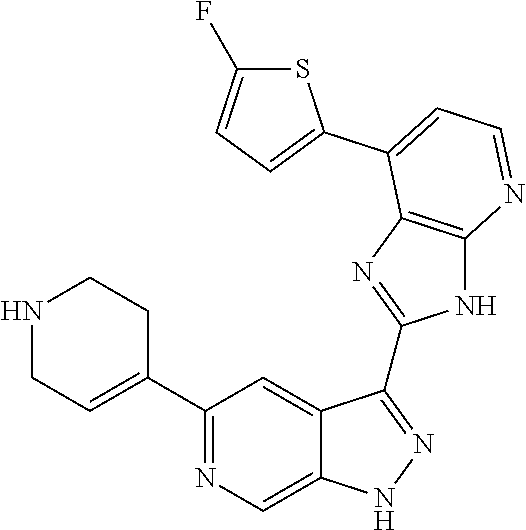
C1(C2=NC=C3C(=C2)C(C2=NC4=C(N2)N=CC=C4C2=CC=C(F)S2)=NN3)=CCNCC1
